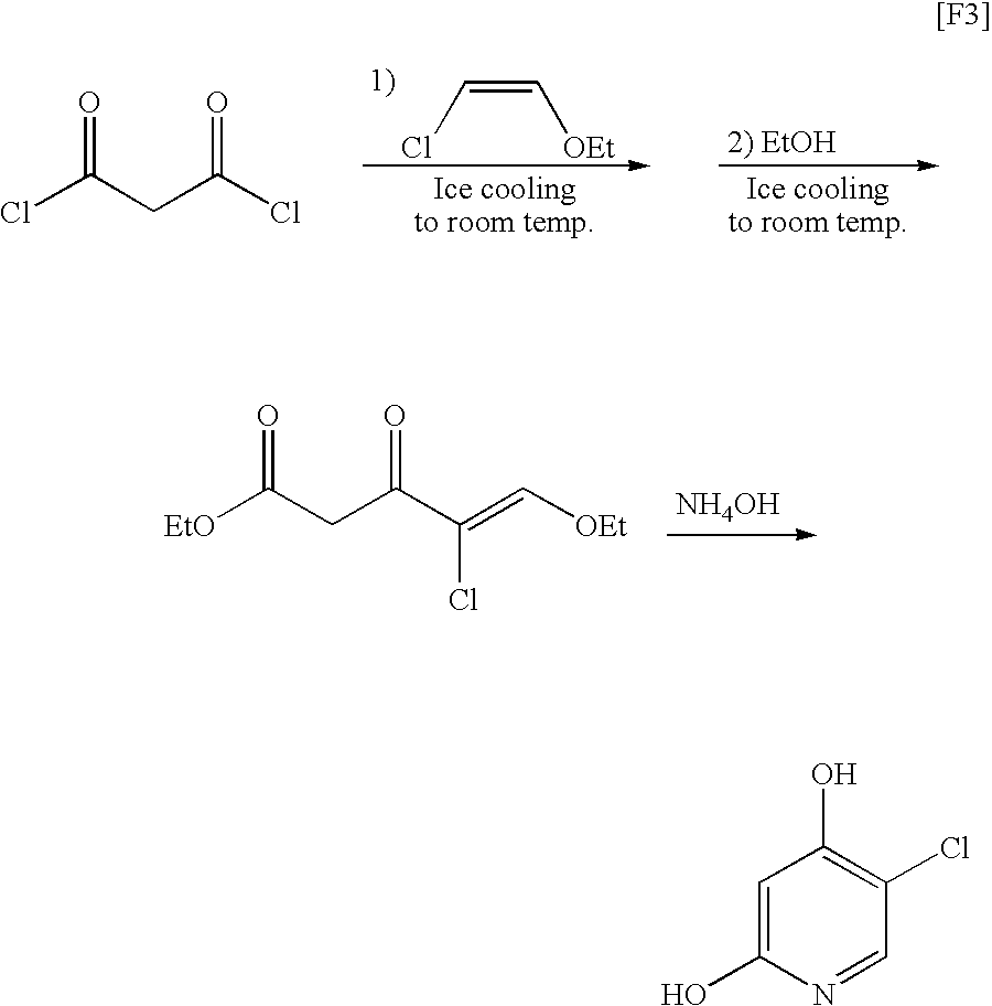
ClC=C[OEt].ClC(CC(Cl)=O)=O.[NH4OH].[EtO]C(CC(C(=C[OEt])Cl)=O)=O.C1=C(O)N=CC(Cl)=C1O
